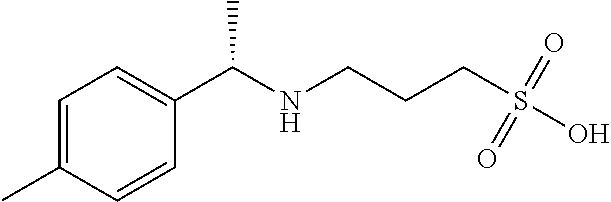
C1=C(C)C=CC(C(NCCCS(O)(=O)=O)C)=C1
